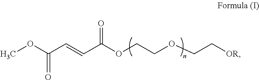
COC(C=CC(OCCOCC[OR])=O)=O
